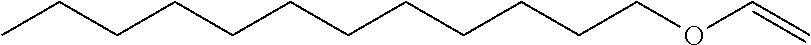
C(COC=C)CCCCCCCCCC
